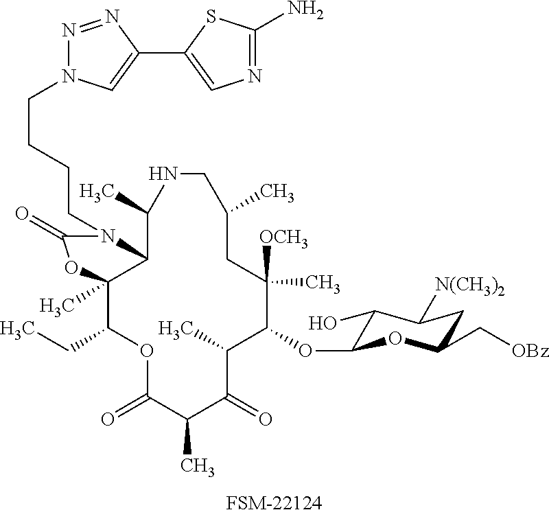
C1(OC2C(O)C([N(CH3)2])CC(C[OBz])O2)C([OCH3])(C)CC(C)CNC(C)C2C(C)(C(CC)OC(=O)C(C)C(=O)C1C)OC(=O)N2CCCCN1N=NC(C2=CN=C(N)S2)=C1.[FSM-22124]
